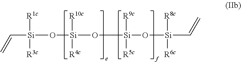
C([Si]([R1c])([R3c])O[Si]([R10c])([R4c])O[Si]([R9c])([R5c])O[Si]([R8c])([R6c])C=C)=C
